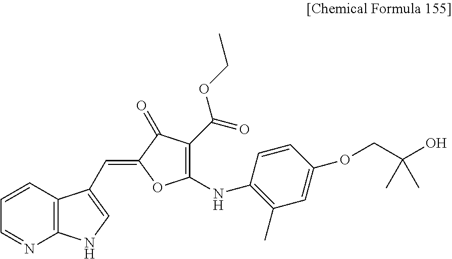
C1=NC2=C(C=C1)C(C=C1OC(NC3=C(C)C=C(OCC(O)(C)C)C=C3)=C(C(=O)OCC)C1=O)=CN2
